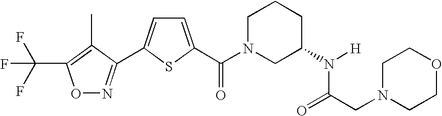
O1N=C(C2=CC=C(C(N3CC(N([H])C(=O)CN4CCOCC4)CCC3)=O)S2)C(C)=C1C(F)(F)F
